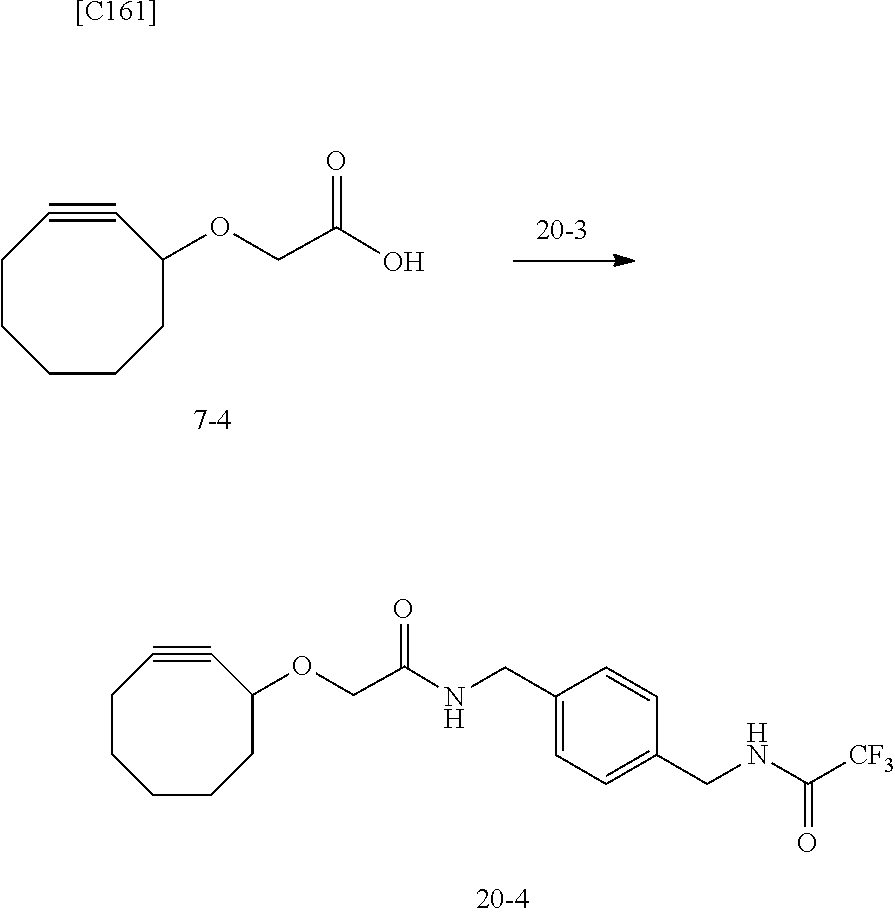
C(COC1C#CCCCCC1)(=O)O.C(COC1C#CCCCCC1)(=O)NCC1=CC=C(CNC([CF3])=O)C=C1.[[C161]]
